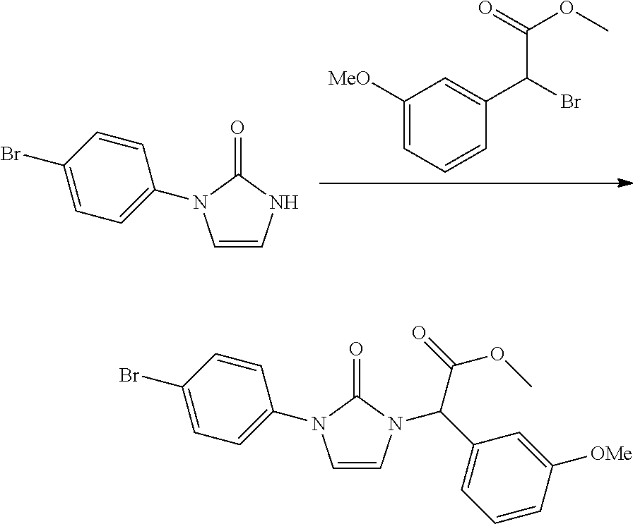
C1([MeO])=CC=CC(C(C(OC)=O)Br)=C1.C1=CNC(=O)N1C1=CC=C(Br)C=C1.C1=CN(C(C(OC)=O)C2=CC=CC([OMe])=C2)C(=O)N1C1=CC=C(Br)C=C1
